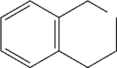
C1=CC=CC(CCC)=C1CC
